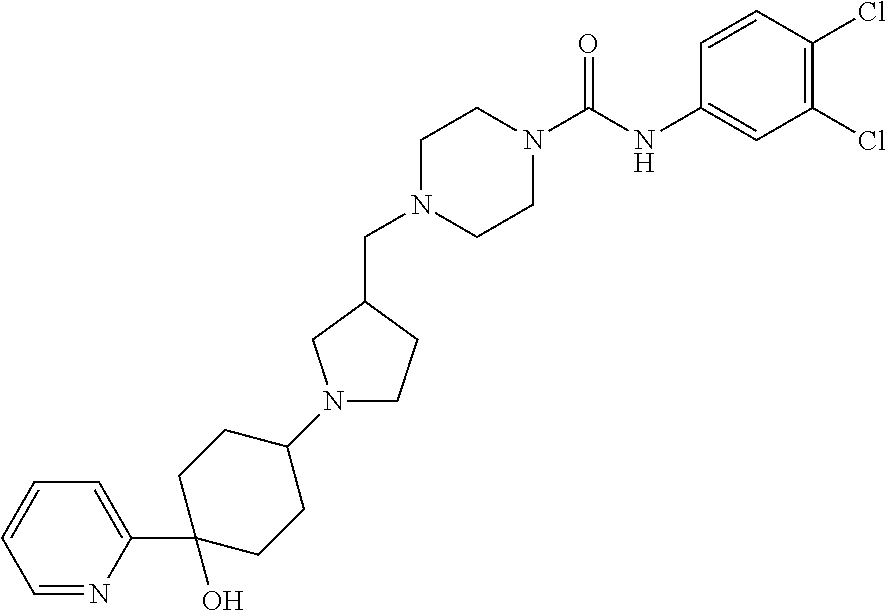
C1(Cl)=C(Cl)C=CC(NC(N2CCN(CC3CN(C4CCC(C5=CC=CC=N5)(O)CC4)CC3)CC2)=O)=C1
